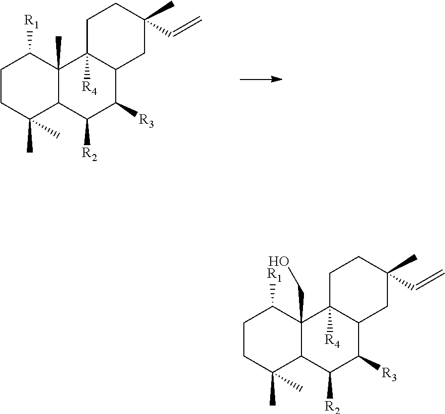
C1CC(C)(C)C2C(C)(C1[R1])C1([R4])C(C([R3])C2[R2])CC(C)(C=C)CC1.C1CC(C)(C)C2C(CO)(C1[R1])C1([R4])C(C([R3])C2[R2])CC(C)(C=C)CC1
